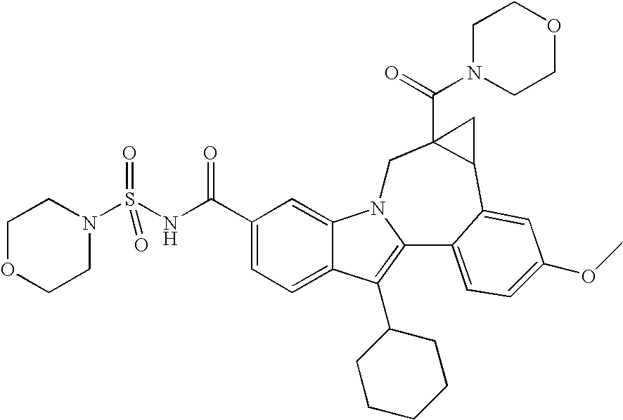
C1(C(NS(N2CCOCC2)(=O)=O)=O)=CC=C2C(=C1)N1C(=C2C2CCCCC2)C2=CC=C(OC)C=C2C2C(C(N3CCOCC3)=O)(C1)C2
